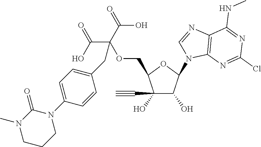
C1(O)(C#C)C(O)C(N2C3=C(N=C2)C(NC)=NC(Cl)=N3)OC1COC(C(=O)O)(C(=O)O)CC1=CC=C(N2C(=O)N(C)CCC2)C=C1
